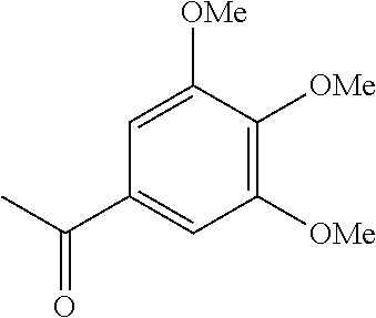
C1([OMe])=C([OMe])C([OMe])=CC(C(C)=O)=C1
